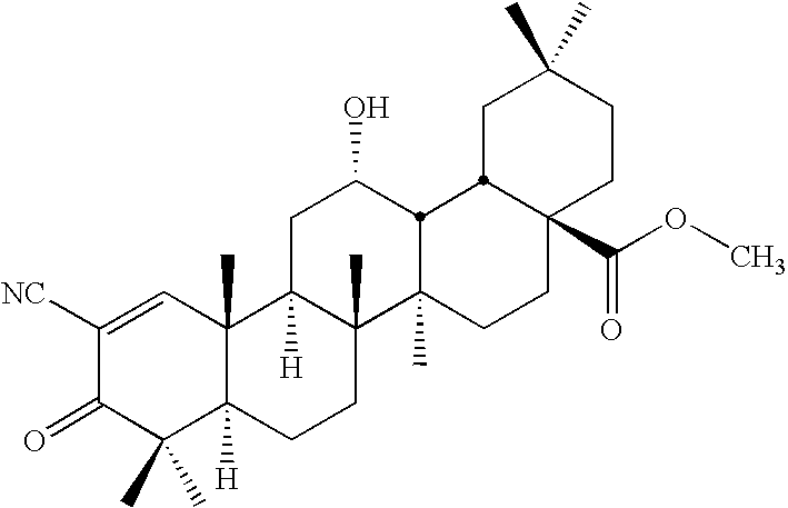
C1([NC])=CC2(C)C([H])(C(C)(C)C1=O)CCC1(C)C2([H])CC(O)C2C1(C)CCC1(C(OC)=O)CCC(C)(C)CC12
